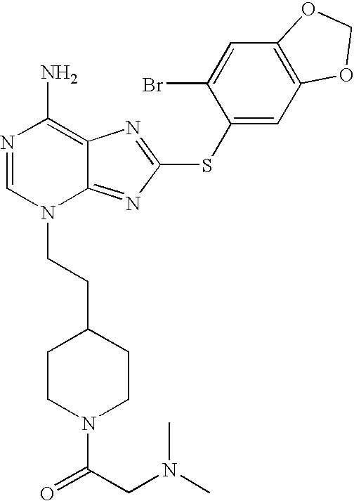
N1=CN(CCC2CCN(C(=O)CN(C)C)CC2)C2=NC(SC3=CC4=C(C=C3Br)OCO4)=NC2=C1N
